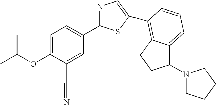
C1=C(OC(C)C)C(C#N)=CC(C2=NC=C(C3=C4C(=CC=C3)C(N3CCCC3)CC4)S2)=C1
